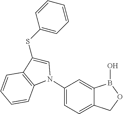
C1=CC(SC2=CN(C3=CC=C4C(=C3)B(O)OC4)C3=C2C=CC=C3)=CC=C1
